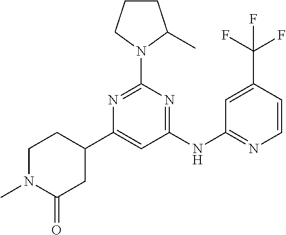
C1(NC2=NC=CC(C(F)(F)F)=C2)=NC(N2C(C)CCC2)=NC(C2CCN(C)C(=O)C2)=C1
